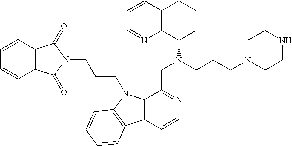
C1=CC2=C(N=C1)C(N(CCCN1CCNCC1)CC1=NC=CC3=C1N(CCCN1C(=O)C4=C(C1=O)C=CC=C4)C1=C3C=CC=C1)CCC2
